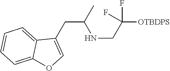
C(C(C)NCC([OTBDPS])(F)F)C1=COC2=CC=CC=C12
